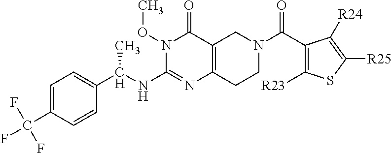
C1=C(C(F)(F)F)C=CC(C(NC2=NC3=C(C(=O)N2OC)CN(C(=O)C2=C([R23])SC([R25])=C2[R24])CC3)C)=C1
